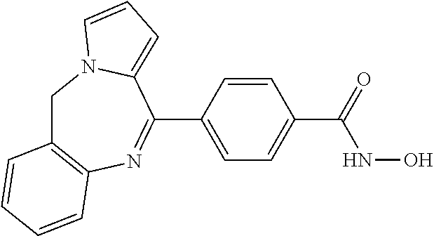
C1C2=C(N=C(C3=CC=C(C(NO)=O)C=C3)C3=CC=CN13)C=CC=C2
